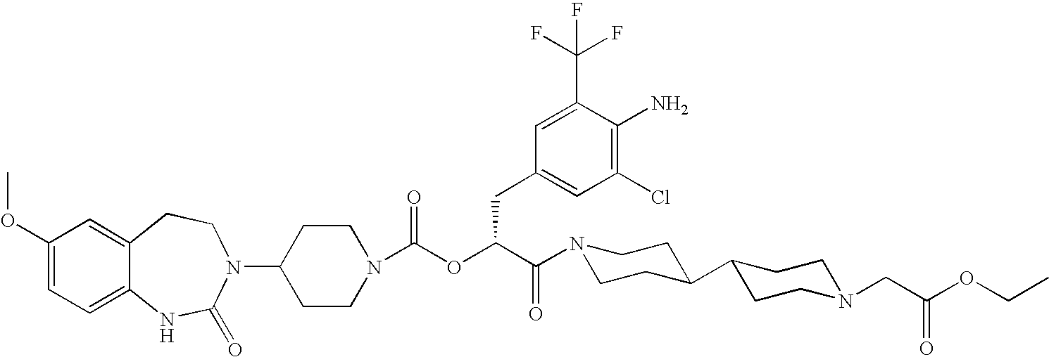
C1(N2C(=O)NC3=CC=C(OC)C=C3CC2)CCN(C(OC(C(=O)N2CCC(C3CCN(CC(OCC)=O)CC3)CC2)CC2=CC(Cl)=C(N)C(C(F)(F)F)=C2)=O)CC1
